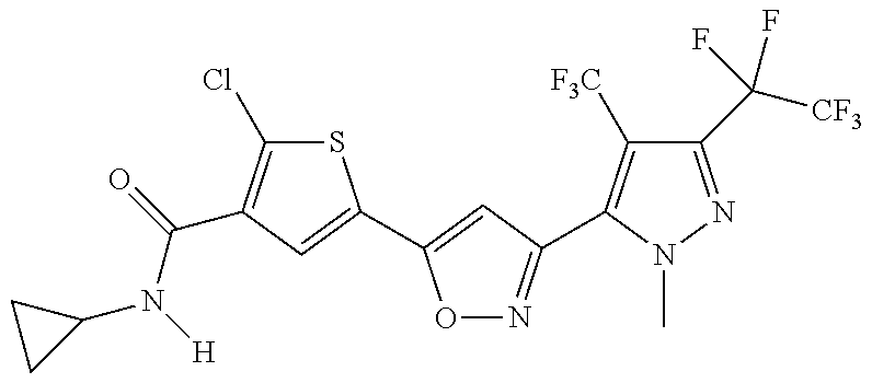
C1(N(C(=O)C2=C(Cl)SC(C3=CC(C4=C([F3C])C(C([CF3])(F)F)=NN4C)=NO3)=C2)[H])CC1
